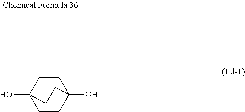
C1CC2(O)CCC1(O)CC2
